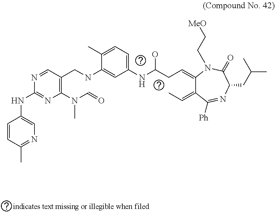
C1(NC(O)CC=C2C(=CC)C([Ph])=NC(CC(C)C)C(=O)N2CC[MeO])=CC=C(C)C(NCC2=C(N(C=O)C)N=C(NC3=CN=C(C)C=C3)N=C2)=C1
